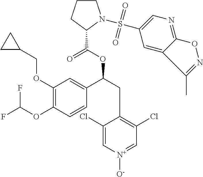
C1(OCC2CC2)=C(OC(F)F)C=CC(C(CC2=C(Cl)C=[N+]([O-])C=C2Cl)OC(=O)C2CCCN2S(=O)(=O)C2=CN=C3C(=C2)C(C)=NO3)=C1
